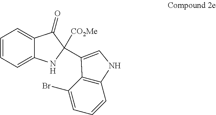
C1=CC=C2C(=C1)C(=O)C([CO2Me])(C1=CNC3=C1C(Br)=CC=C3)N2
